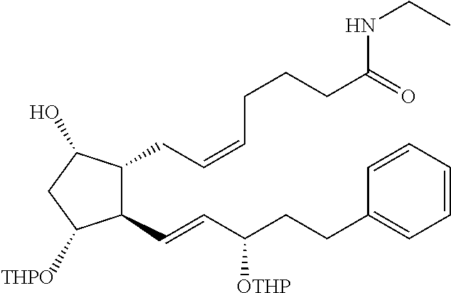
C1(C=CC(CCC2=CC=CC=C2)[OTHP])C(CC=CCCCC(NCC)=O)C(O)CC1C.[THPO]
